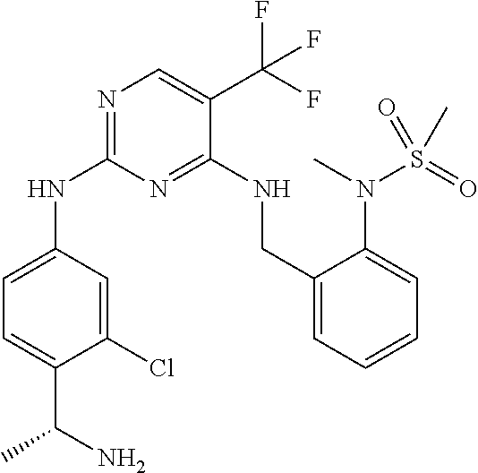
N1=C(NC2=CC=C(C(N)C)C(Cl)=C2)N=C(NCC2=CC=CC=C2N(C)S(=O)(C)=O)C(C(F)(F)F)=C1
